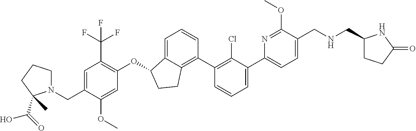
O(C1C2=CC=CC(C3=C(Cl)C(C4=CC=C(CNCC5CCC(=O)N5)C(OC)=N4)=CC=C3)=C2CC1)C1=C(C(F)(F)F)C=C(CN2CCCC2(C(=O)O)C)C(OC)=C1
